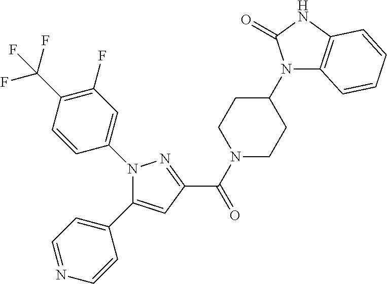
N1(C2=CC(F)=C(C(F)(F)F)C=C2)C(C2=CC=NC=C2)=CC(C(=O)N2CCC(N3C4=C(NC3=O)C=CC=C4)CC2)=N1
